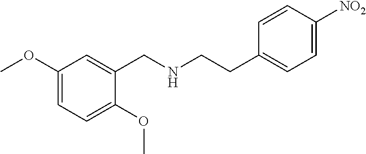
C1(OC)=CC=C(OC)C(CNCCC2=CC=C([NO2])C=C2)=C1
